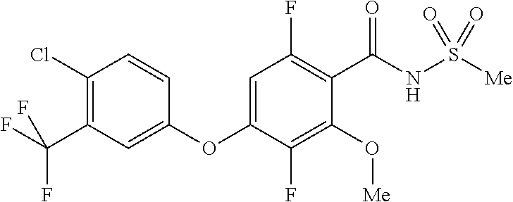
C1(Cl)=C(C(F)(F)F)C=C(OC2=CC(F)=C(C(NS([Me])(=O)=O)=O)C(O[Me])=C2F)C=C1
